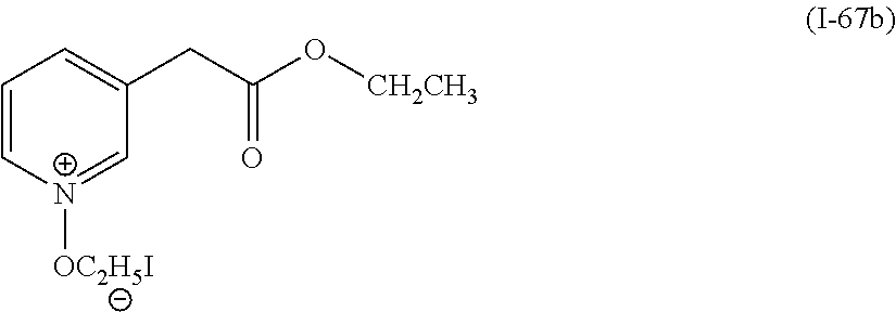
C1=C[N+]([OC2H5I])=CC(CC(O[CH2CH3])=O)=C1
